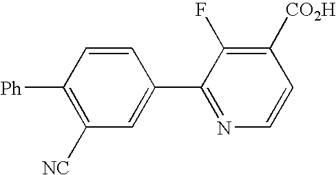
[Ph]C1=C([NC])C=C(C2=NC=CC([CO2H])=C2F)C=C1
